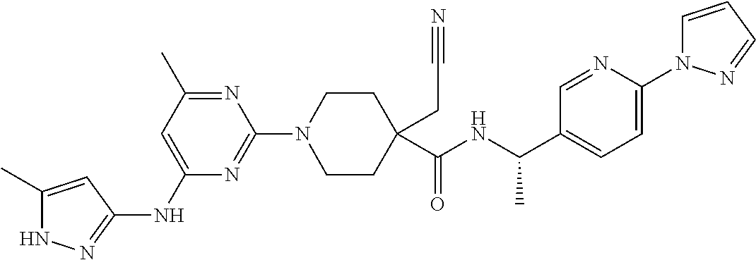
N1C(C)=CC(NC2=CC(C)=NC(N3CCC(C(NC(C4=CC=C(N5C=CC=N5)N=C4)C)=O)(CC#N)CC3)=N2)=N1
